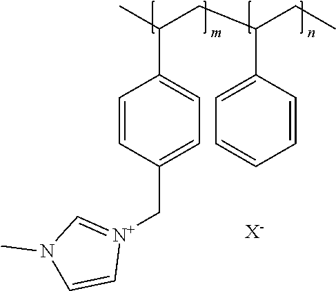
CC(CC(CC)C1=CC=CC=C1)C1=CC=C(C[N+]2=CN(C)C=C2)C=C1.[X-]
